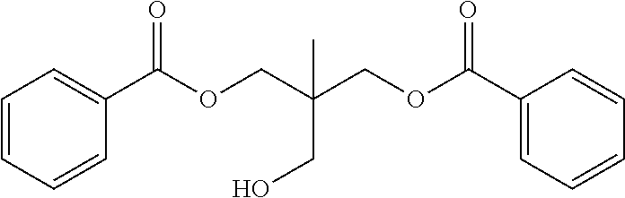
C1=CC=CC(C(OCC(COC(C2=CC=CC=C2)=O)(CO)C)=O)=C1
